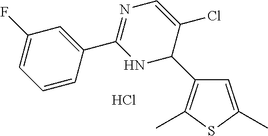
C1=C(C)SC(C)=C1C1C(Cl)=CN=C(C2=CC(F)=CC=C2)N1.Cl
